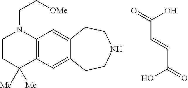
C12=C(C=C3C(=C1)CCNCC3)C([Me])([Me])CCN2CC[OMe].C(C(=O)O)=CC(=O)O
